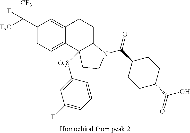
[F3C]C(C1=CC=C2C(=C1)CCC1C2([O2S]C2=CC(F)=CC=C2)CCN1C(=O)C1CCC(C(O)=O)CC1)([CF3])F
